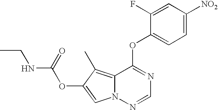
C1=C(F)C(OC2=NC=NN3C2=C(C)C(OC(NCC)=O)=C3)=CC=C1[NO2]
